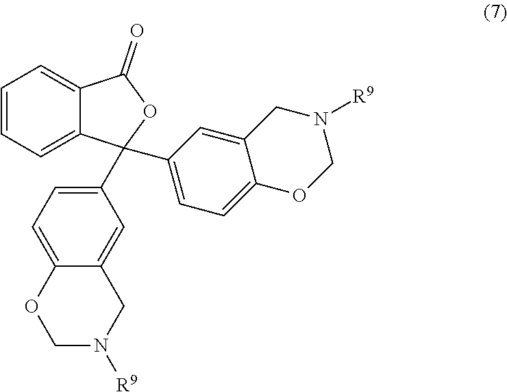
C1=CC=C2C(=C1)C(=O)OC2(C1=CC=C2C(=C1)CN([R9])CO2)C1=CC=C2C(=C1)CN([R9])CO2
